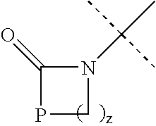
C1(=O)PCN1C(C)(C)C
